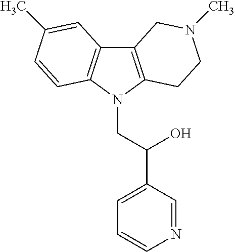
C12=C(N(CC(C3=CC=CN=C3)O)C3=C1C=C(C)C=C3)CCN(C)C2
